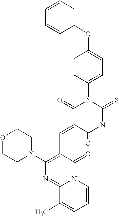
C1(OC2=CC=C(N3C(=O)C(=CC4=C(N5CCOCC5)N=C5N(=C4=O)C=CC=C5C)C(=O)NC3=S)C=C2)=CC=CC=C1
